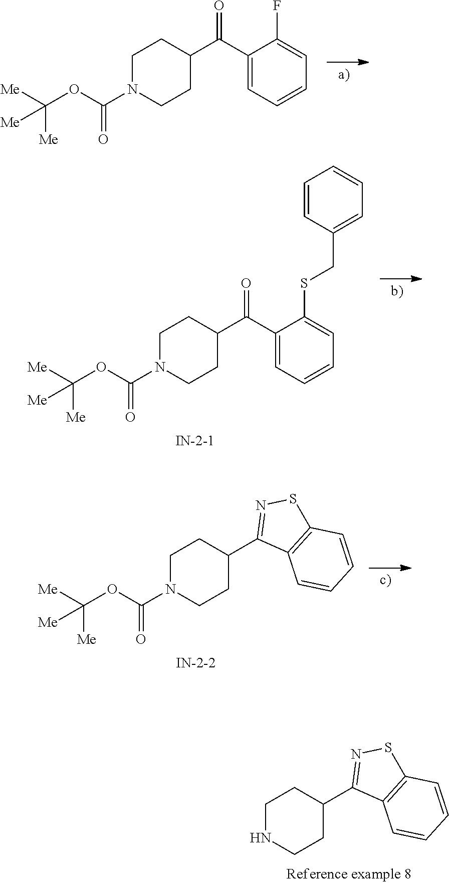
C1(C2CCNCC2)=NSC2=C1C=CC=C2.C1(C(C2CCN(C(OC([Me])([Me])[Me])=O)CC2)=O)=CC=CC=C1F.C1(C(C2CCN(C(OC([Me])([Me])[Me])=O)CC2)=O)=CC=CC=C1SCC1=CC=CC=C1.C1(C2CCN(C(OC([Me])([Me])[Me])=O)CC2)=NSC2=C1C=CC=C2
